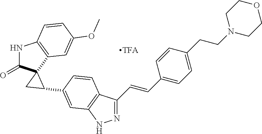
N1C(=O)C2(C3=C1C=CC(OC)=C3)C(C1=CC3=C(C=C1)C(C=CC1=CC=C(CCN4CCOCC4)C=C1)=NN3)C2
